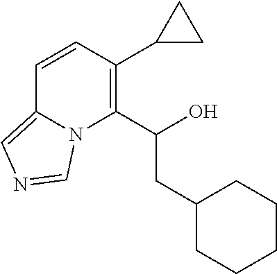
C1=CC(C2CC2)=C(C(O)CC2CCCCC2)N2C1=CN=C2
